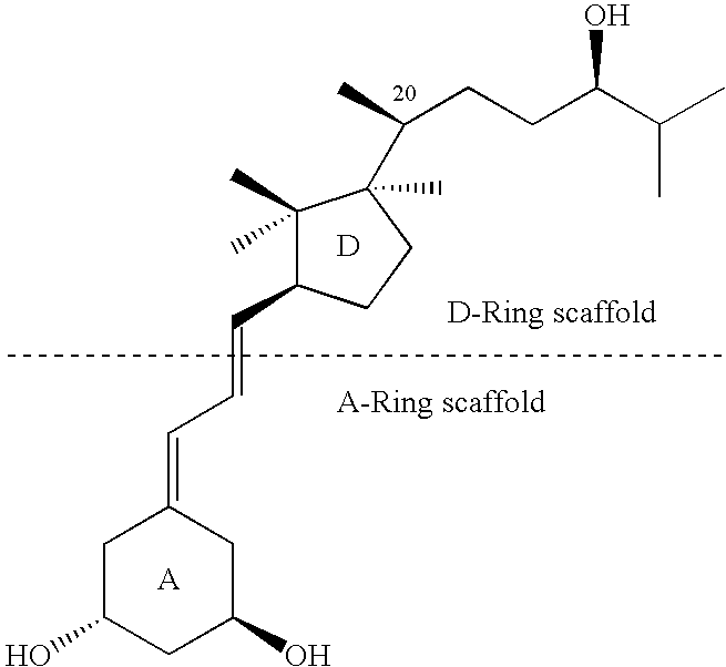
C1(C)(C)C(C=CC=C2CC(O)CC(O)C2)CCC1(C)C(C)CCC(C(C)C)O.[D]
